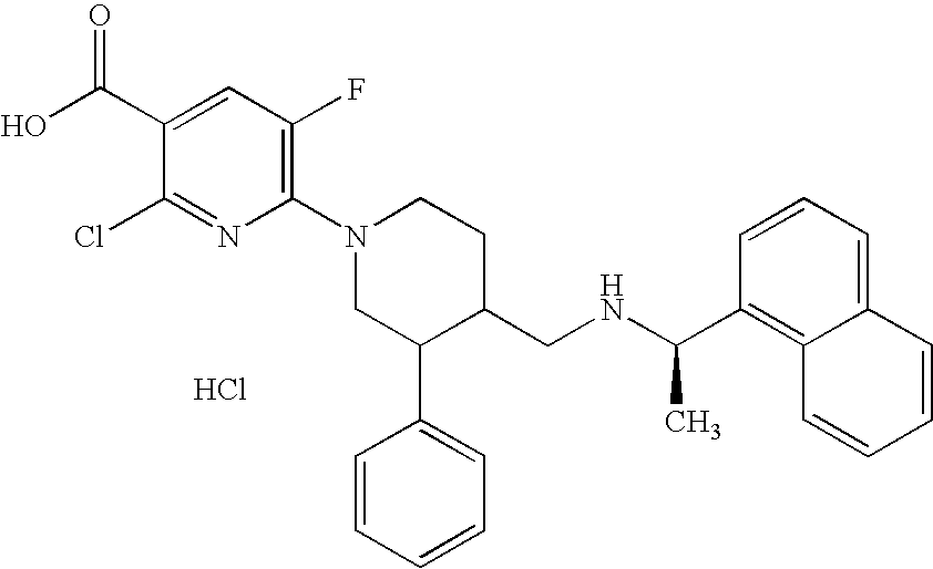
Cl.C1(N2CC(C3=CC=CC=C3)C(CNC(C3=C4C(=CC=C3)C=CC=C4)C)CC2)=C(F)C=C(C(O)=O)C(Cl)=N1
